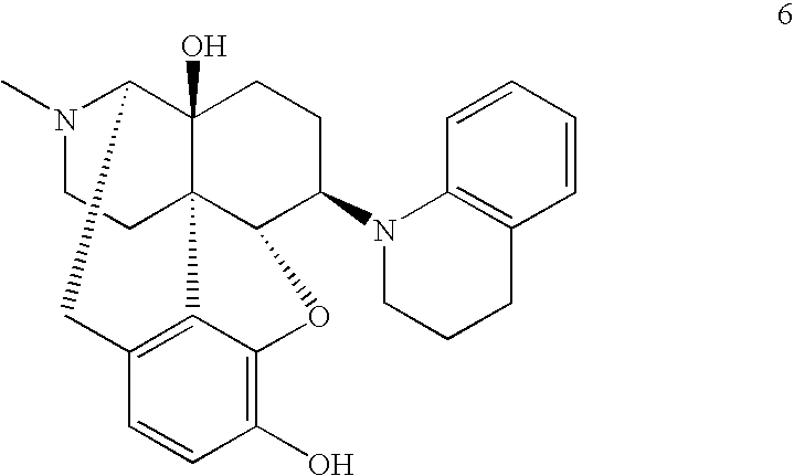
N1(C)CCC23C4(O)C1CC1=C2C(=C(O)C=C1)OC3C(N1CCCC2=C1C=CC=C2)CC4
